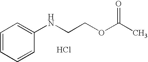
O=C(C)OCCNC1=CC=CC=C1.Cl
